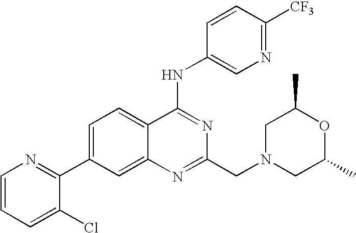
C1=CC=C(Cl)C(C2=CC=C3C(=C2)N=C(CN2CC(C)OC(C)C2)N=C3NC2=CN=C([CF3])C=C2)=N1
